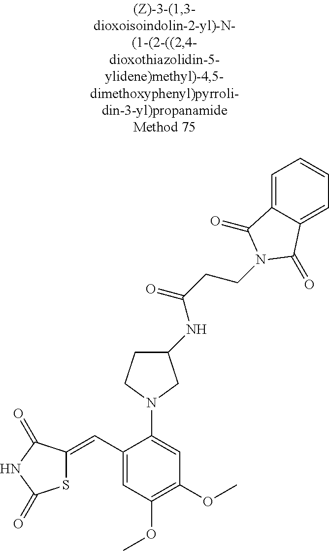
S1C(=CC2=CC(OC)=C(OC)C=C2N2CCC(NC(CCN3C(=O)C4=CC=CC=C4C3=O)=O)C2)C(=O)NC1=O
